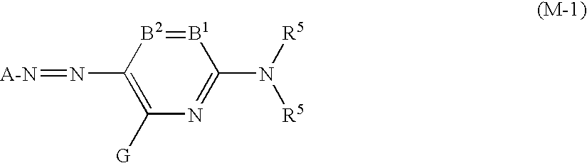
[B1]1=[B2]C(N=[A-N])=C([G])N=C1N([R5])[R5]
